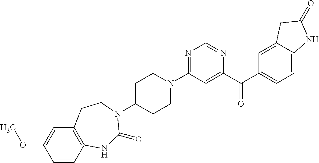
C1C(N2C(=O)NC3=C(C=C(OC)C=C3)CC2)CCN(C2=NC=NC(C(C3=CC=C4C(=C3)CC(=O)N4)=O)=C2)C1
